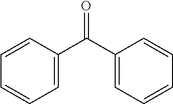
C1=CC=CC=C1C(C1=CC=CC=C1)=O
